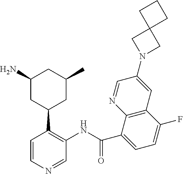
C1=CN=CC(NC(C2=CC=C(F)C3=C2N=CC(N2CC4(C2)CCC4)=C3)=O)=C1C1CC(C)CC(N)C1
